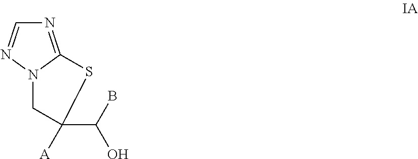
N1=C2N(N=C1)CC(C(B)O)([A])S2
